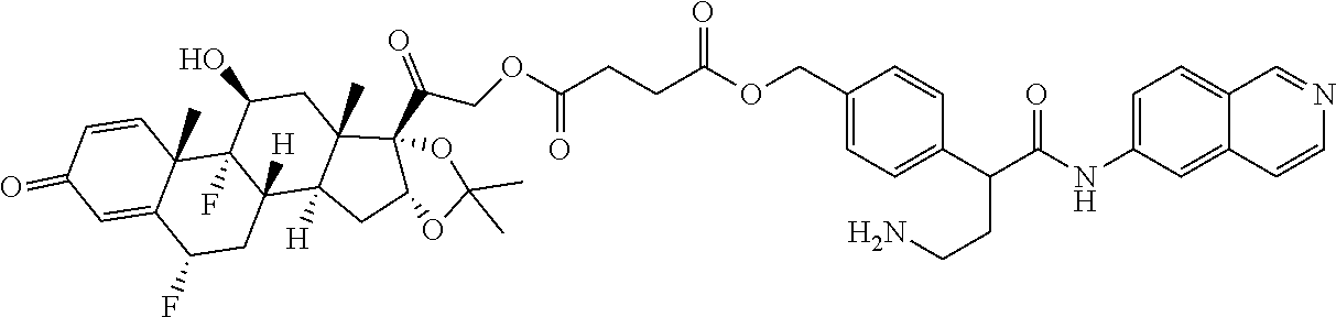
C1=CC2(C)C(=CC1=O)C(F)CC1([H])C2(F)C(O)CC2(C)C1([H])CC1C2(C(COC(CCC(OCC2=CC=C(C(C(NC3=CC=C4C(=C3)C=CN=C4)=O)CCN)C=C2)=O)=O)=O)OC(C)(C)O1
